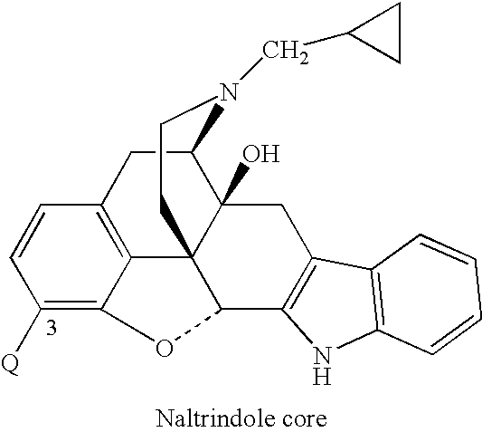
C1([Q])=C2C3=C(C=C1)CC1C4(O)C3(C(C3=C(C4)C4=C(N3)C=CC=C4)O2)CCN1CC1CC1
